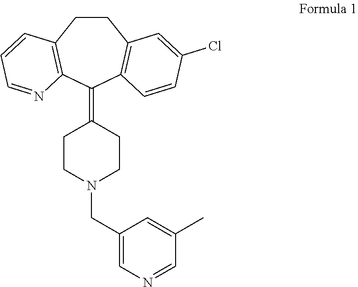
C1CC2=C(C(=C3CCN(CC4=CN=CC(C)=C4)CC3)C3=C1C=C(Cl)C=C3)N=CC=C2
